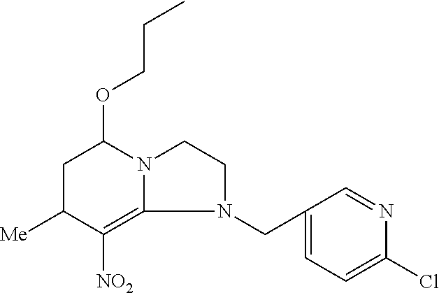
C1C([Me])C([NO2])=C2N(C1OCCC)CCN2CC1=CC=C(Cl)N=C1
